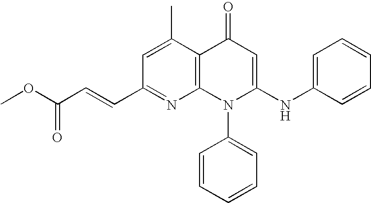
C1(C=CC(OC)=O)=NC2=C(C(C)=C1)C(=O)C=C(NC1=CC=CC=C1)N2C1=CC=CC=C1
